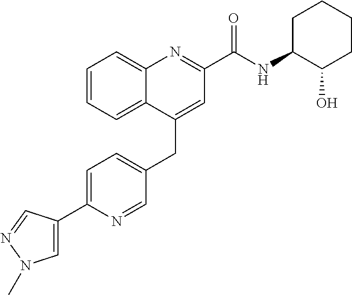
C1=C(C2=CN(C)N=C2)N=CC(CC2=CC(C(NC3C(O)CCCC3)=O)=NC3=CC=CC=C23)=C1
